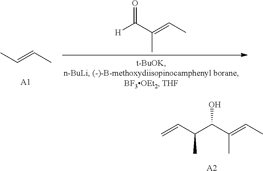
C=CC(C(C(=CC)C)O)C.[A2].CC=CC.[A1].[H]C(C(=CC)C)=O
